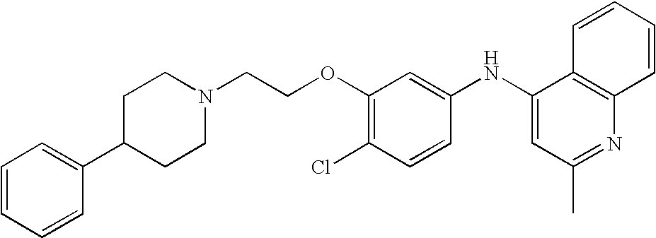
N1(CCOC2=C(Cl)C=CC(NC3=CC(C)=NC4=C3C=CC=C4)=C2)CCC(C2=CC=CC=C2)CC1
